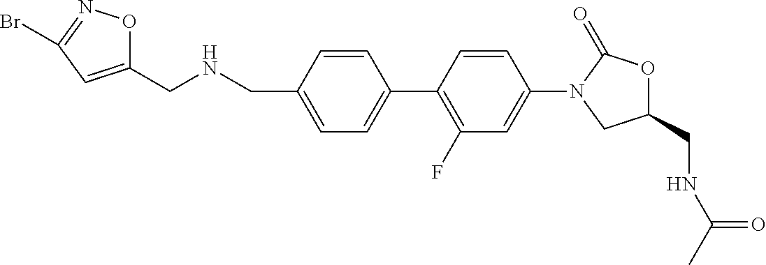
C1(N2CC(CNC(C)=O)OC2=O)=CC(F)=C(C2=CC=C(CNCC3=CC(Br)=NO3)C=C2)C=C1
